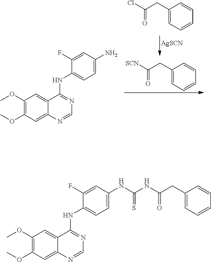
C1=NC2=CC(OC)=C(OC)C=C2C(NC2=CC=C(NC(=S)NC(=O)CC3=CC=CC=C3)C=C2F)=N1.COC1=C(OC)C=C2C(=C1)N=CN=C2NC1=CC=C(N)C=C1F.C1(CC(Cl)=O)=CC=CC=C1.C1(CC([SCN])=O)=CC=CC=C1.[AgSCN]
